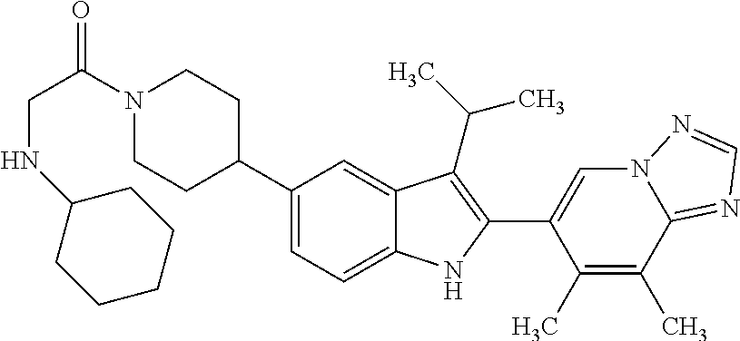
N1(C(CNC2CCCCC2)=O)CCC(C2=CC=C3C(=C2)C(C(C)C)=C(C2=CN4C(=NC=N4)C(C)=C2C)N3)CC1
